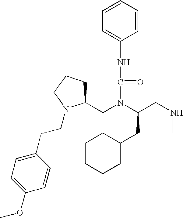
C(N(C(NC1=CC=CC=C1)=O)C(CNC)CC1CCCCC1)C1CCCN1CCC1=CC=C(OC)C=C1
